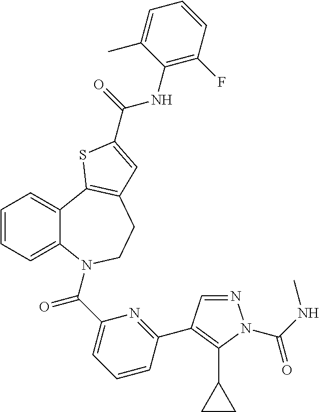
C1=CC=C2C(=C1)C1=C(CCN2C(C2=CC=CC(C3=C(C4CC4)N(C(NC)=O)N=C3)=N2)=O)C=C(C(=O)NC2=C(F)C=CC=C2C)S1
